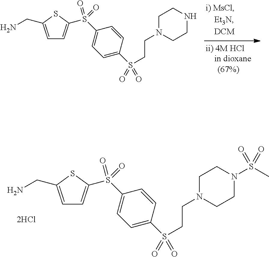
C1=C(CN)SC(S(C2=CC=C(S(CCN3CCNCC3)(=O)=O)C=C2)(=O)=O)=C1.C1=C(CN)SC(S(C2=CC=C(S(CCN3CCN(S(C)(=O)=O)CC3)(=O)=O)C=C2)(=O)=O)=C1
